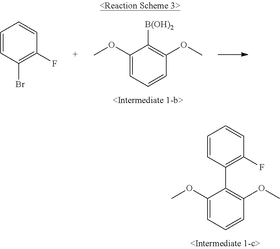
C1(OC)=CC=CC(OC)=C1C1=C(F)C=CC=C1.C1(OC)=CC=CC(OC)=C1[B(OH)2].C1=CC(Br)=C(F)C=C1
